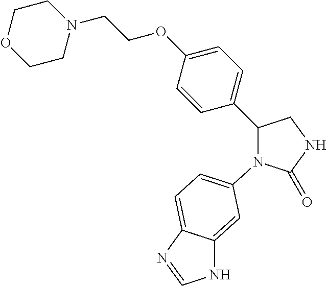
C1(=O)NCC(C2=CC=C(OCCN3CCOCC3)C=C2)N1C1=CC=C2C(=C1)NC=N2
